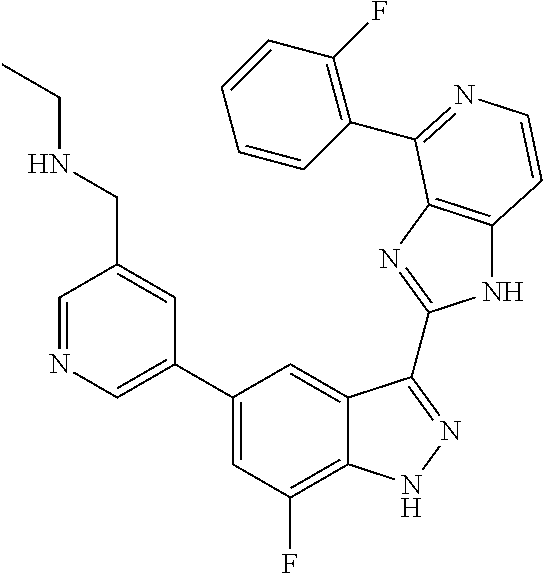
C1(C2=CN=CC(CNCC)=C2)=CC(F)=C2C(=C1)C(C1=NC3=C(N1)C=CN=C3C1=C(F)C=CC=C1)=NN2
